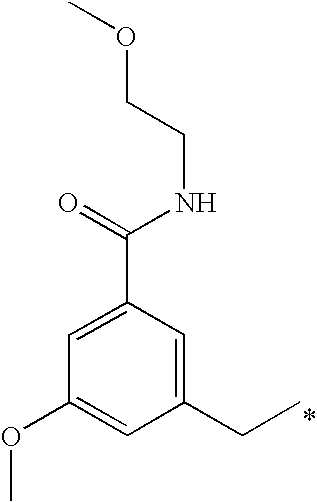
C1(CC)=CC(C(=O)NCCOC)=CC(OC)=C1
